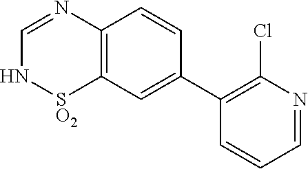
C12=C(C=C(C3=C(Cl)N=CC=C3)C=C1)[SO2]NC=N2
